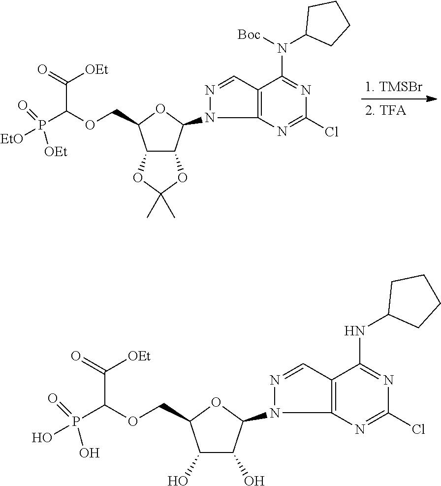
C12C(C(N3N=CC4=C3N=C(Cl)N=C4N([Boc])C3CCCC3)OC1COC(C(=O)[OEt])P([EtO])(=O)[OEt])OC(C)(C)O2.C1(O)C(O)C(N2N=CC3=C2N=C(Cl)N=C3NC2CCCC2)OC1COC(C(=O)[OEt])P(O)(=O)O
